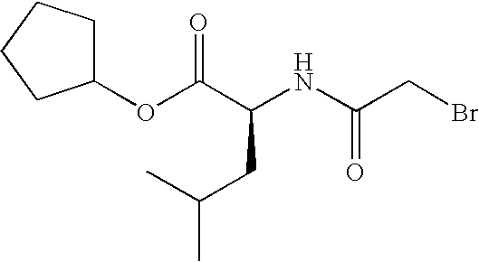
C1(OC(C(NC(CBr)=O)CC(C)C)=O)CCCC1
